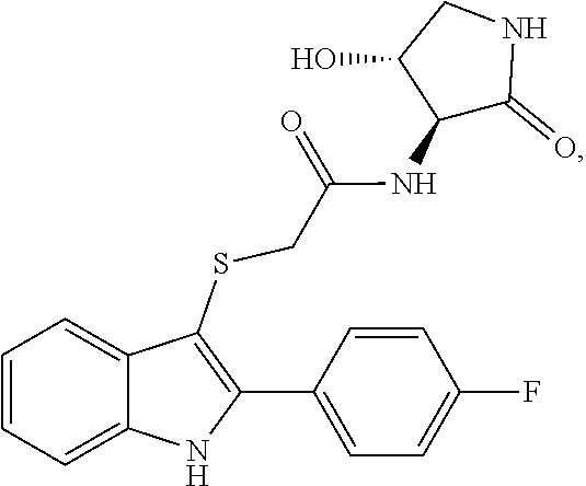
C1=CC(F)=CC=C1C1=C(SCC(=O)NC2C(=O)NCC2O)C2=CC=CC=C2N1
